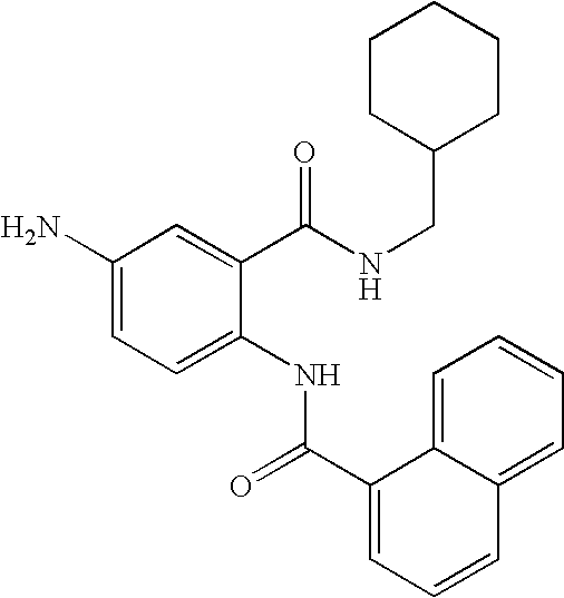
C1(N)=CC=C(NC(=O)C2=CC=CC3=CC=CC=C23)C(C(NCC2CCCCC2)=O)=C1
